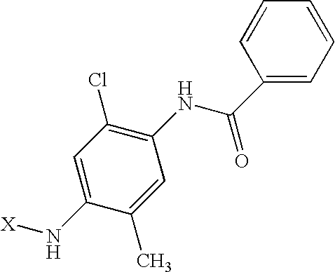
C1=C(N[X])C(C)=CC(NC(C2=CC=CC=C2)=O)=C1Cl
